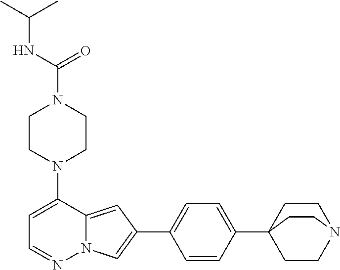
N1(C2=CC=NN3C2=CC(C2=CC=C(C45CCN(CC4)CC5)C=C2)=C3)CCN(C(=O)NC(C)C)CC1
